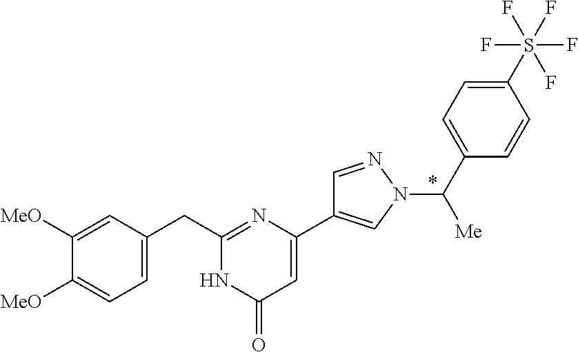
C1=CC(S(F)(F)(F)(F)F)=CC=C1C([Me])N1C=C(C2=CC(=O)NC(CC3=CC=C([MeO])C([MeO])=C3)=N2)C=N1
